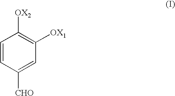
C1=CC([CHO])=CC([OX1])=C1[OX2]
